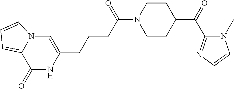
C1(=O)NC(CCCC(N2CCC(C(C3=NC=CN3C)=O)CC2)=O)=CN2C1=CC=C2
